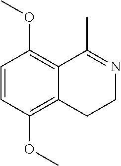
C1=CC(OC)=C2C(=C1OC)C(C)=NCC2
